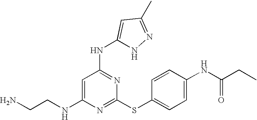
C(CNC1=CC(NC2=CC(C)=NN2)=NC(SC2=CC=C(NC(=O)CC)C=C2)=N1)N
